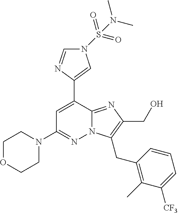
C1OCCN(C2=NN3C(=NC(CO)=C3CC3=C(C)C([CF3])=CC=C3)C(C3=CN(S(=O)(=O)N(C)C)C=N3)=C2)C1
